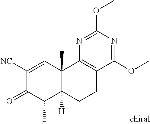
C1([NC])=CC2(C)C([H])(C(C)C1=O)CCC1=C2N=C(OC)N=C1OC
